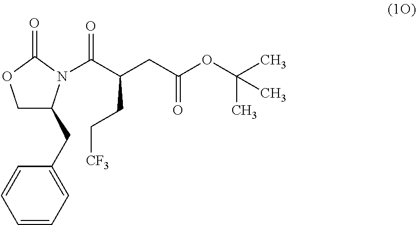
C1C(CC2=CC=CC=C2)N(C(C(CC(OC(C)(C)C)=O)CC[CF3])=O)C(=O)O1
